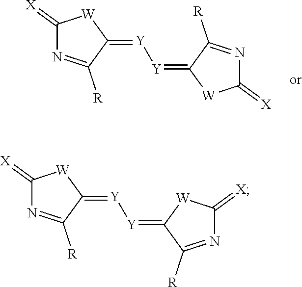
C1(=[X])N=C([R])C(=[Y][Y]=C2[W]C(=[X])N=C2[R])[W]1.C1(=[X])N=C([R])C(=[Y][Y]=C2C([R])=NC(=[X])[W]2)[W]1
